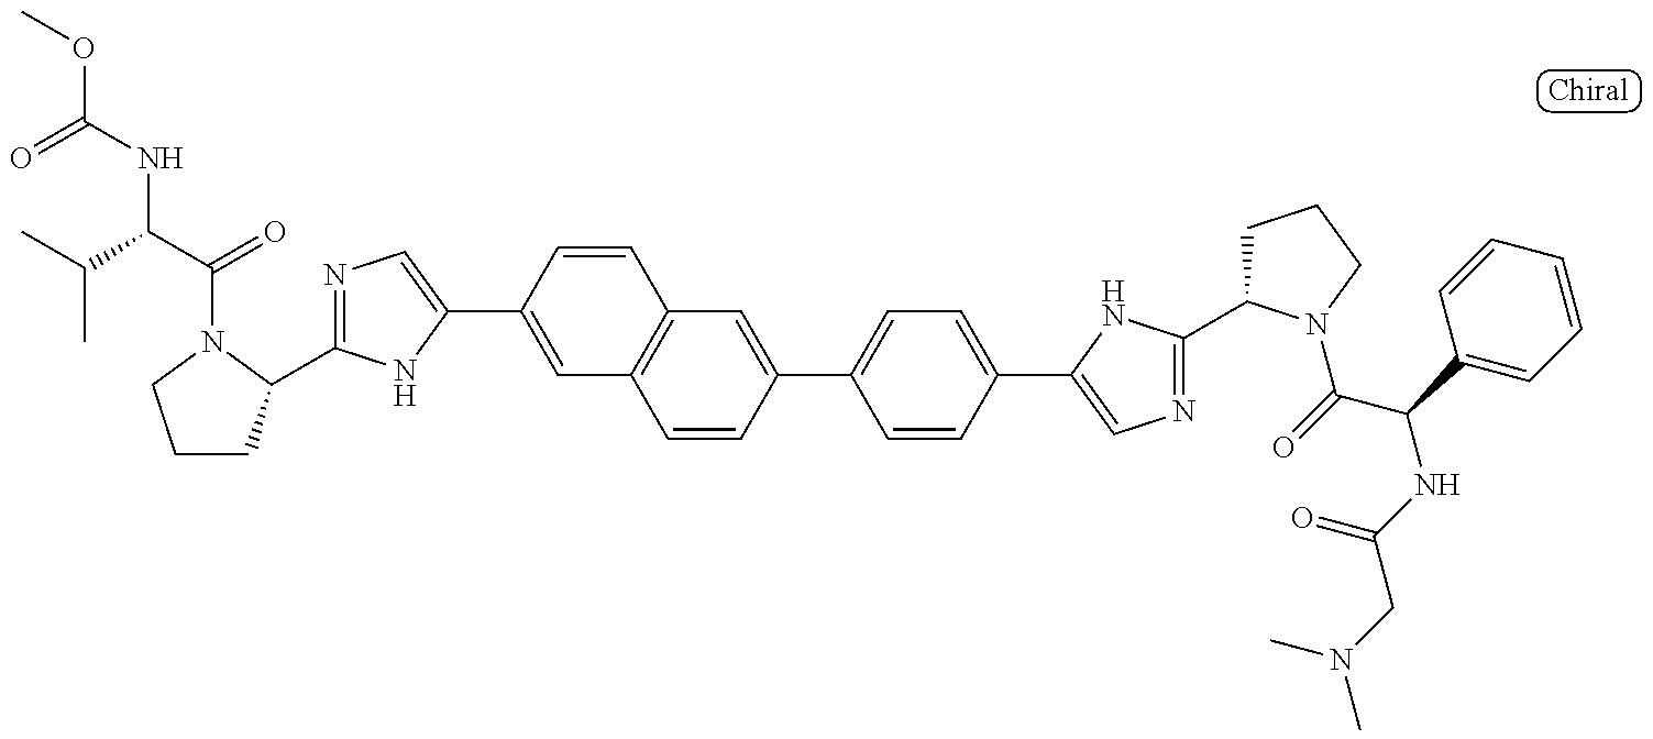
N1=C(C2CCCN2C(=O)C(NC(OC)=O)C(C)C)NC(C2=CC3=C(C=C2)C=C(C2=CC=C(C4=CN=C(C5CCCN5C(C(NC(CN(C)C)=O)C5=CC=CC=C5)=O)N4)C=C2)C=C3)=C1
